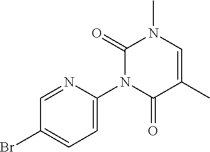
N1(C2=CC=C(Br)C=N2)C(=O)C(C)=CN(C)C1=O
